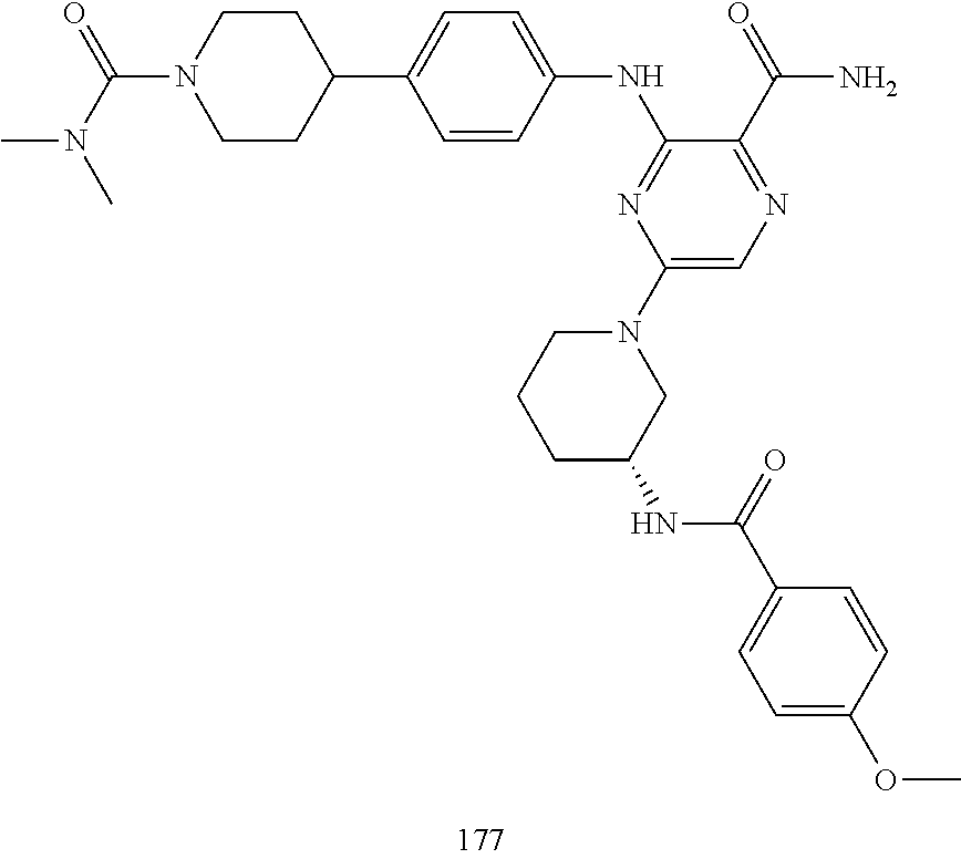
C1=CC(NC2=NC(N3CCCC(NC(C4=CC=C(OC)C=C4)=O)C3)=CN=C2C(=O)N)=CC=C1C1CCN(C(N(C)C)=O)CC1
